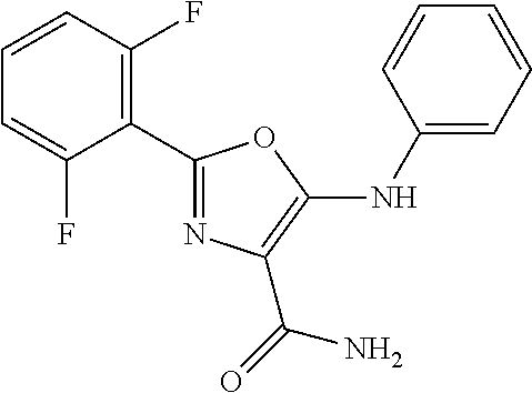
C1=CC(F)=C(C2=NC(C(=O)N)=C(NC3=CC=CC=C3)O2)C(F)=C1
